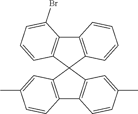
C12=C(C=C(C)C=C1)C1(C3=C2C=CC(C)=C3)C2=C(C3=C1C=CC=C3Br)C=CC=C2
